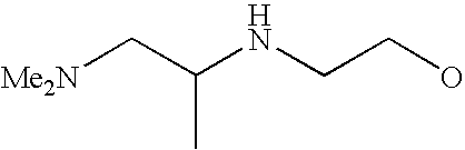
C(C(NCCO)C)[Me2N]
